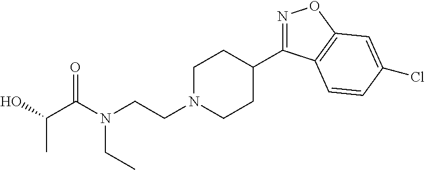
N1=C(C2CCN(CCN(C(C(O)C)=O)CC)CC2)C2=C(O1)C=C(Cl)C=C2
